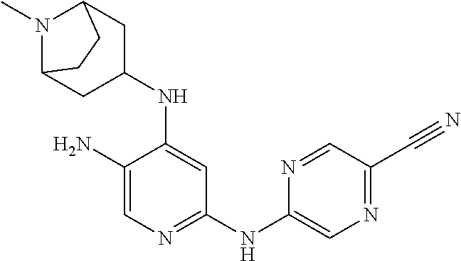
C1(N)=CN=C(NC2=CN=C(C#N)C=N2)C=C1NC1CC2N(C)C(C1)CC2
